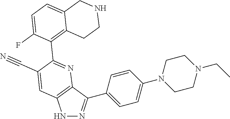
N1N=C(C2=CC=C(N3CCN(CC)CC3)C=C2)C2=C1C=C(C#N)C(C1=C3C(=CC=C1F)CNCC3)=N2
